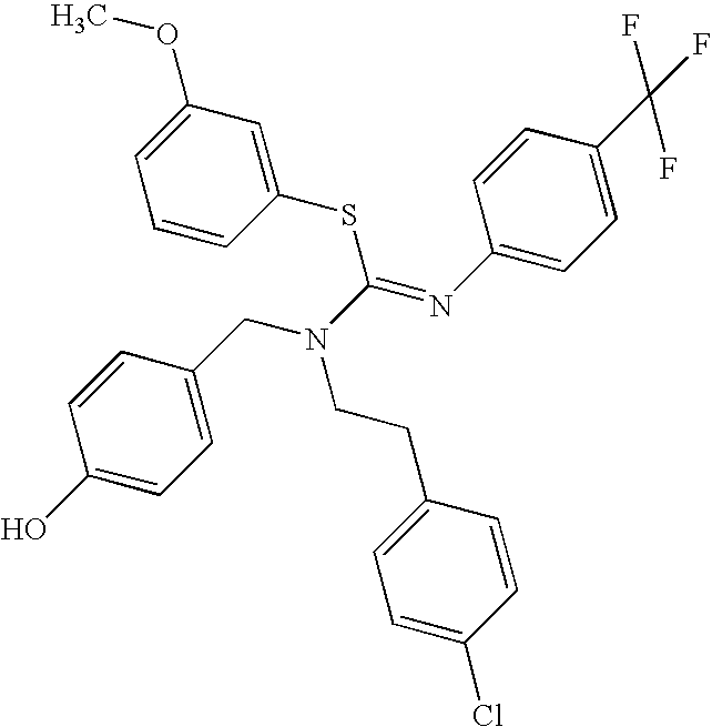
C1=C(CN(CCC2=CC=C(Cl)C=C2)C(=NC2=CC=C(C(F)(F)F)C=C2)SC2=CC(OC)=CC=C2)C=CC(O)=C1
